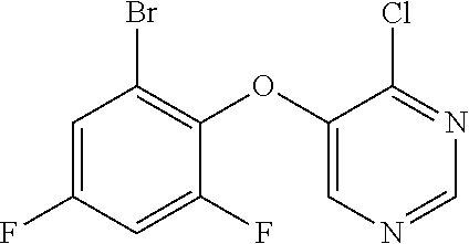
C1=C(F)C=C(F)C(OC2=CN=CN=C2Cl)=C1Br
